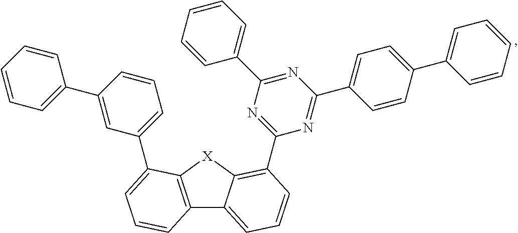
C12=C([X]C3=C(C4=NC(C5=CC=CC=C5)=NC(C5=CC=C(C6=CC=CC=C6)C=C5)=N4)C=CC=C13)C(C1=CC=CC(C3=CC=CC=C3)=C1)=CC=C2
